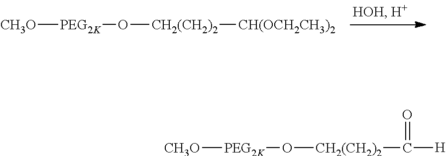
[PEG2K]([CH3O])O[CH2(CH2)2][CH(OCH2CH3)2].[PEG2K]([CH3O])O[CH2(CH2)2]C([H])=O
